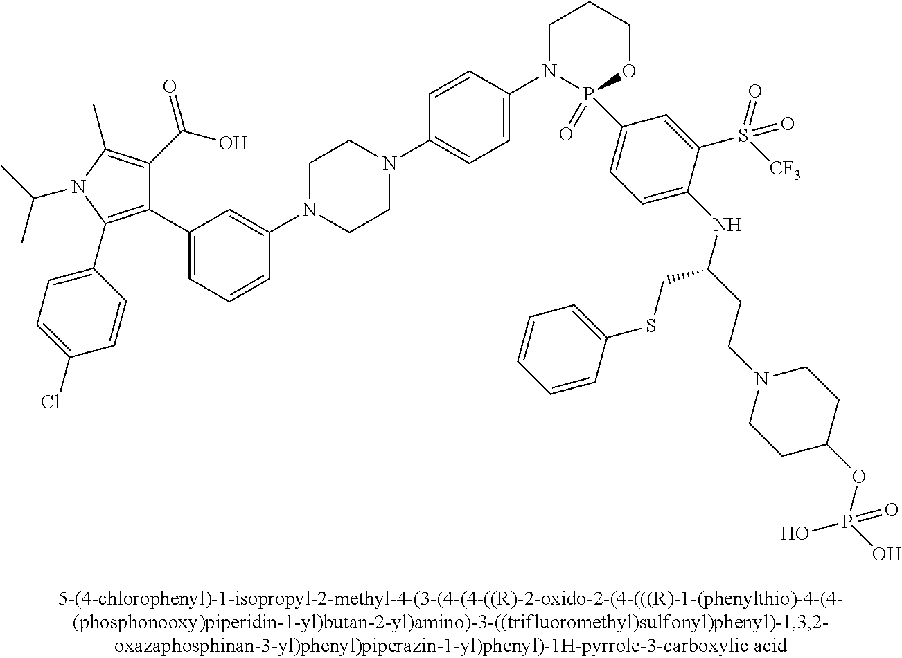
C1(C2=CC=CC(N3CCN(C4=CC=C(N5CCCOP5(=O)C5=CC=C(NC(CCN6CCC(OP(O)(O)=O)CC6)CSC6=CC=CC=C6)C(S([CF3])(=O)=O)=C5)C=C4)CC3)=C2)=C(C2=CC=C(Cl)C=C2)N(C(C)C)C(C)=C1C(=O)O
